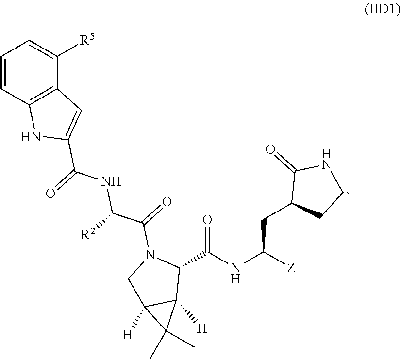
C1(C(NC([Z])CC2CCNC2=O)=O)N(C(=O)C([R2])NC(C2=CC3=C(N2)C=CC=C3[R5])=O)CC2([H])C1([H])C2(C)C
